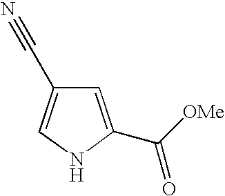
C1=C(C([OMe])=O)NC=C1C#N
